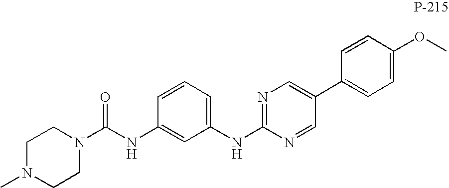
C1=CC=C(NC2=NC=C(C3=CC=C(OC)C=C3)C=N2)C=C1NC(N1CCN(C)CC1)=O
